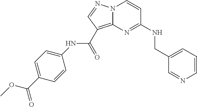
C1=CN=CC(CNC2=NC3=C(C(NC4=CC=C(C(OC)=O)C=C4)=O)C=NN3C=C2)=C1
